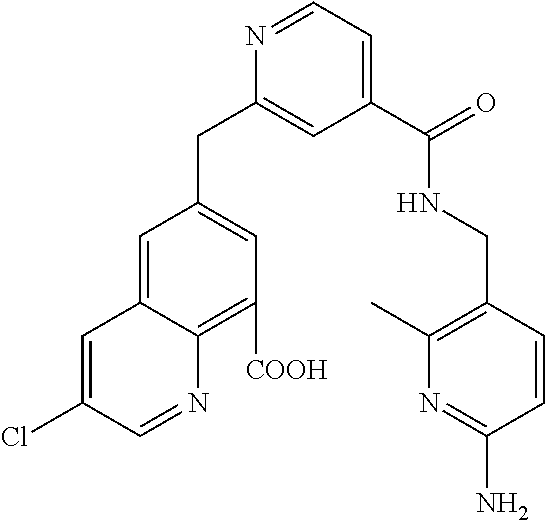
C1(C(=O)NCC2=C(C)N=C(N)C=C2)=CC=NC(CC2=CC([COOH])=C3C(=C2)C=C(Cl)C=N3)=C1
